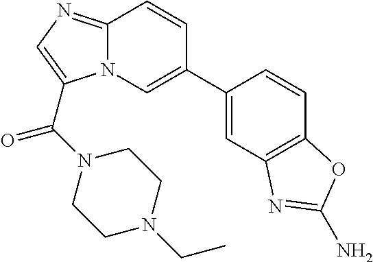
C12=NC=C(C(N3CCN(CC)CC3)=O)N1C=C(C1=CC3=C(C=C1)OC(N)=N3)C=C2
